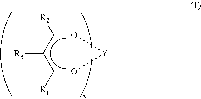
C1([R1])O[Y]OC([R2])C1[R3]
